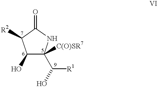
C1(O)C([C(O)SR7])(C([R1])O)NC(=O)C1[R2]
